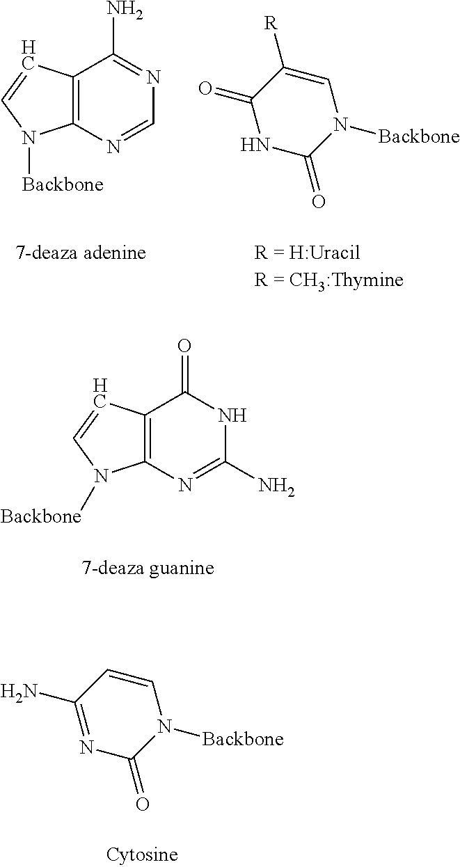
C1=CC(N)=NC(=O)N1[Backbone].C12=C(N=CN=C1N)N([Backbone])C=C2.C1=C([R])C(=O)NC(=O)N1[Backbone].C12=C(N=C(N)NC1=O)N([Backbone])C=C2
